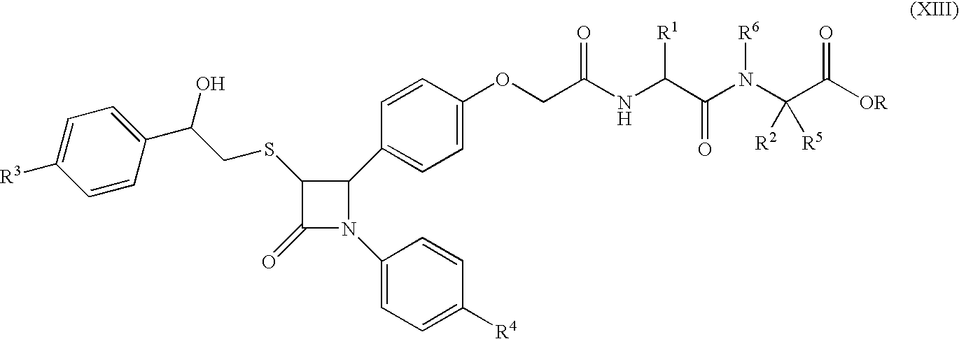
C1(SCC(C2=CC=C([R3])C=C2)O)C(=O)N(C2=CC=C([R4])C=C2)C1C1=CC=C(OCC(NC(C(N(C(C([OR])=O)([R2])[R5])[R6])=O)[R1])=O)C=C1
